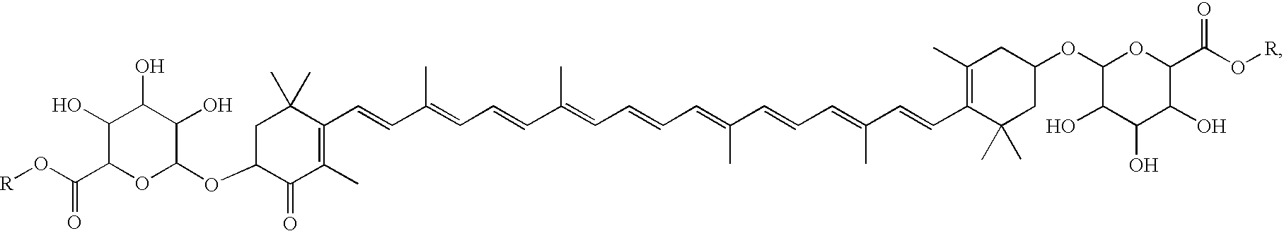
C1C(OC2C(O)C(O)C(O)C(C(O[R])=O)O2)C(=O)C(C)=C(C=CC(=CC=CC(=CC=CC=C(C=CC=C(C=CC2=C(C)CC(OC3C(O)C(O)C(O)C(C(O[R])=O)O3)CC2(C)C)C)C)C)C)C1(C)C
